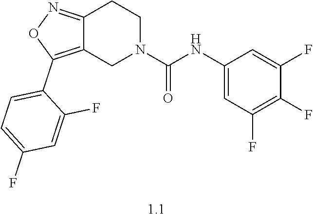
C12=NOC(C3=CC=C(F)C=C3F)=C1CN(C(NC1=CC(F)=C(F)C(F)=C1)=O)CC2
